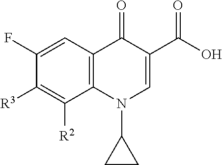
C12=C(C=C(F)C([R3])=C1[R2])C(=O)C(C(O)=O)=CN2C1CC1
